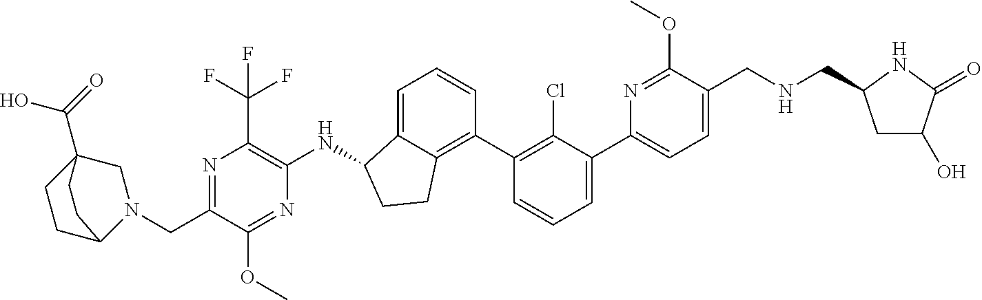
N1=C(CN2CC3(C(=O)O)CCC2CC3)C(OC)=NC(NC2C3=CC=CC(C4=C(Cl)C(C5=CC=C(CNCC6CC(O)C(=O)N6)C(OC)=N5)=CC=C4)=C3CC2)=C1C(F)(F)F
